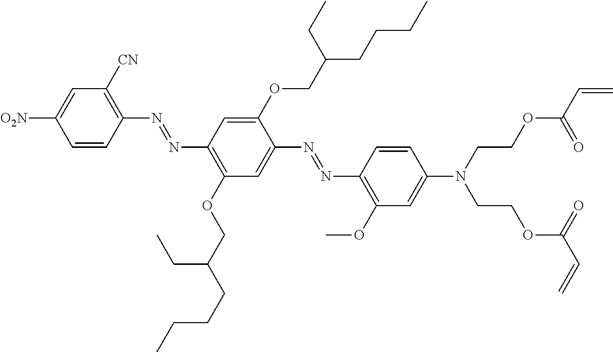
C1=CC(N=NC2=C(OCC(CC)CCCC)C=C(N=NC3=C(OC)C=C(N(CCOC(C=C)=O)CCOC(C=C)=O)C=C3)C(OCC(CCCC)CC)=C2)=C([CN])C=C1[O2N]
